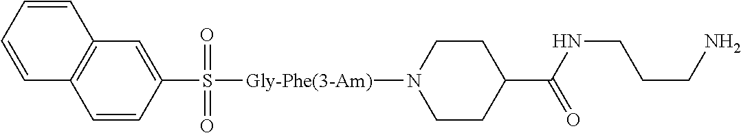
C12=C(C=C(S(=O)(=O)[Gly-Phe(3-Am)]N3CCC(C(NCCCN)=O)CC3)C=C1)C=CC=C2
